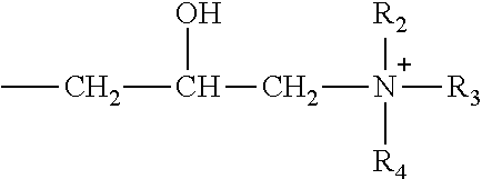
C([N+]([R2])([R4])[R3])C(O)CC
